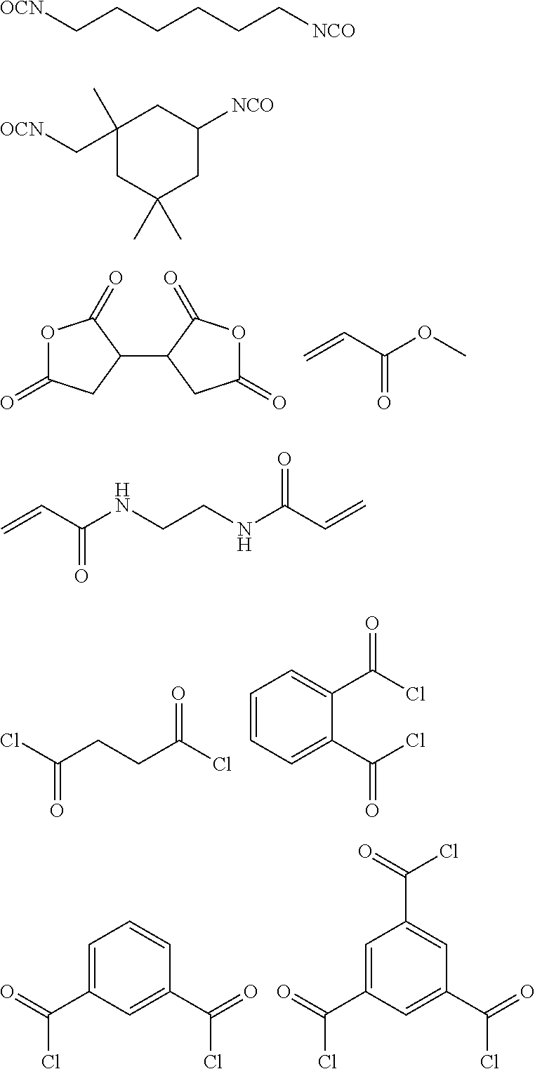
O1C(=O)CC(C2CC(=O)OC2=O)C1=O.C=CC(OC)=O.C(CCC(Cl)=O)(Cl)=O.C1=CC=C(C(Cl)=O)C(C(Cl)=O)=C1.C1=C(C(=O)Cl)C=C(C(=O)Cl)C=C1.C1=C(C(=O)Cl)C=C(C(=O)Cl)C=C1C(=O)Cl.C(CCCCC[NCO])[OCN].C1(C[OCN])(C)CC(C)(C)CC([NCO])C1.C(NCCNC(C=C)=O)(C=C)=O
